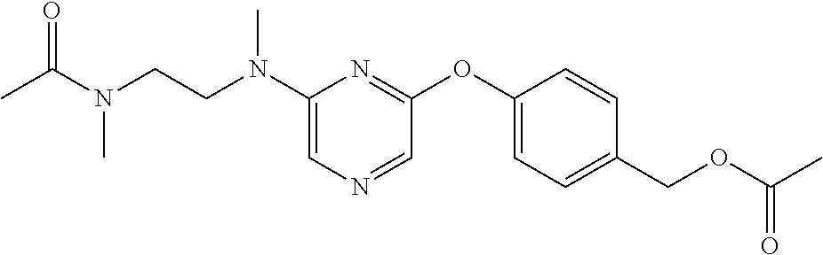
CC(N(C)CCN(C)C1=CN=CC(OC2=CC=C(COC(C)=O)C=C2)=N1)=O
